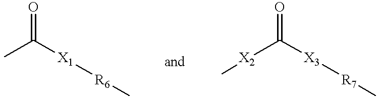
CC([X1][R6]C)=O.[X2](C([X3][R7]C)=O)C
